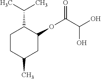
C1CC(C)CC(OC(=O)C(O)O)C1C(C)C
